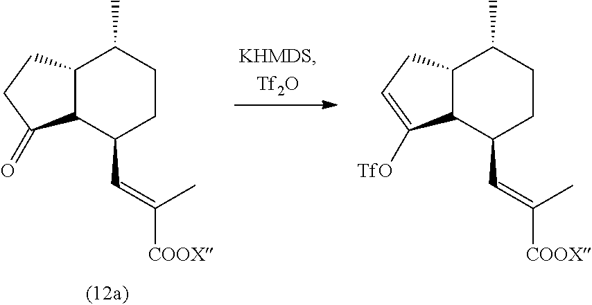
C12C(C(C=C([COOX])C)CCC1C)C(=O)CC2.C12C(C(C=C([COOX])C)CCC1C)C([TfO])=CC2
